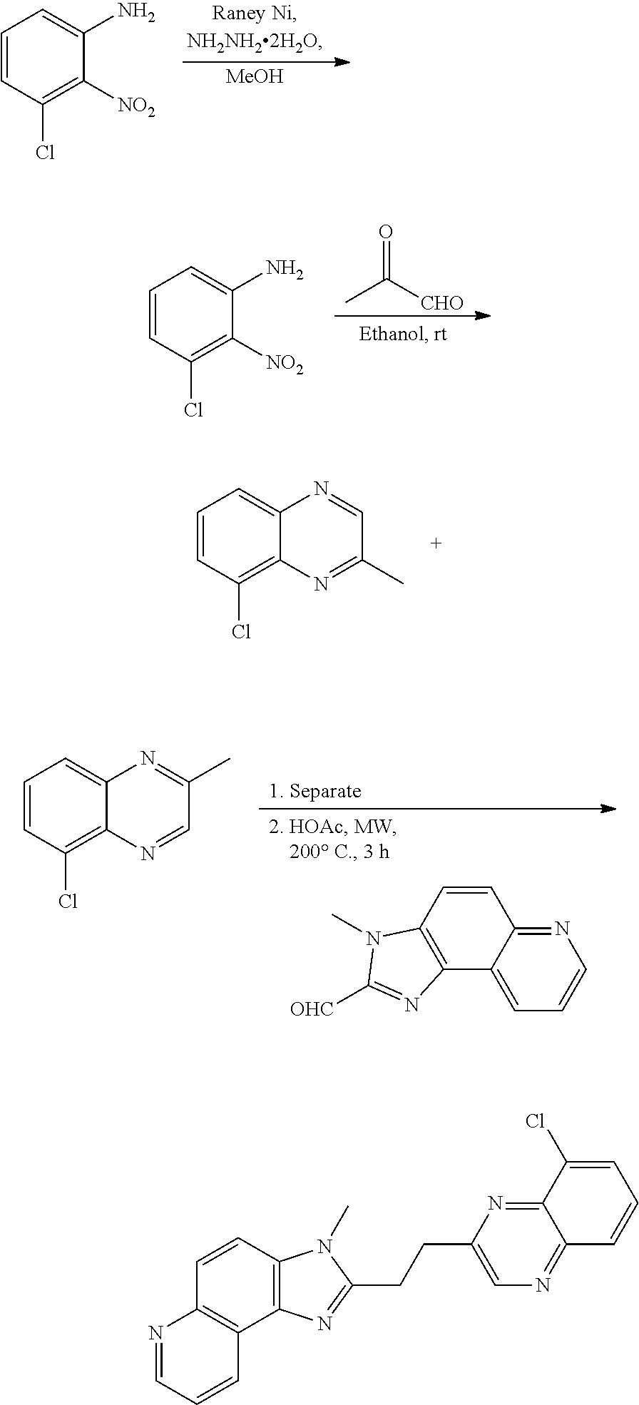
[MeOH].C1=CC(Cl)=C([NO2])C(N)=C1.O=C([CHO])C.C1=CC(Cl)=C([NO2])C(N)=C1.C1=CC(Cl)=C2C(=C1)N=CC(C)=N2.C12=CC=CN=C1C=CC1=C2N=C([OHC])N1C.C1=CC(Cl)=C2C(=C1)N=C(C)C=N2.C1=CC2=C(C3=C1N=CC=C3)N=C(CCC1=CN=C3C(=N1)C(Cl)=CC=C3)N2C
